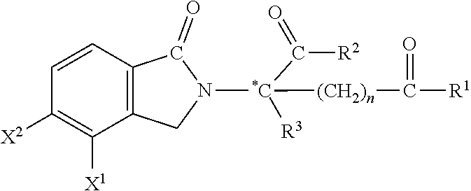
C1=CC2=C(C([X1])=C1[X2])CN([*C]([R3])(C([R2])=O)[(CH2)n]C([R1])=O)C2=O
